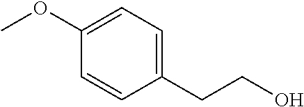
C1=C(OC)C=CC(CCO)=C1
